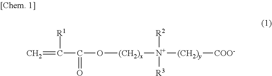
C=C(C(O[(CH2)x][N+]([(CH2)y][COO-])([R2])[R3])=O)[R1]
